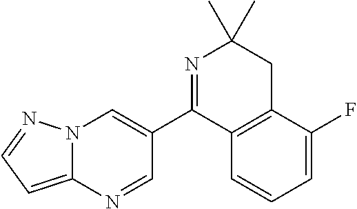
N12C(=CC=N1)N=CC(C1=NC(C)(C)CC3=C1C=CC=C3F)=C2
